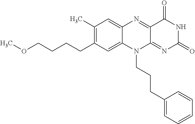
C1(C)=C(CCCCOC)C=C2C(=C1)N=C1C(=NC(=O)NC1=O)N2CCCC1=CC=CC=C1
